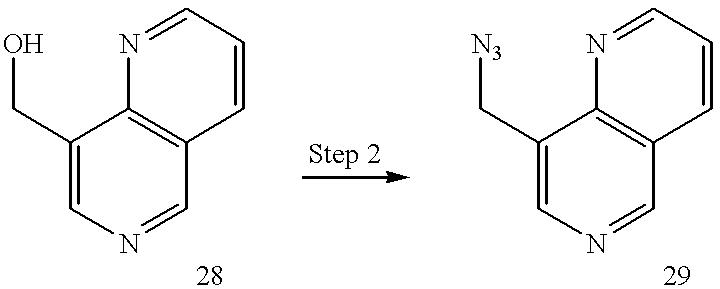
C1(CO)=CN=CC2=C1N=CC=C2.C1(C[N3])=CN=CC2=C1N=CC=C2
